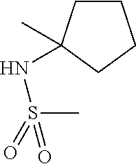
C1CC(C)(NS(=O)(C)=O)CC1
